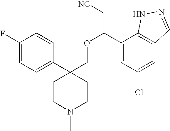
C1(C2(COC(C3=CC(Cl)=CC4=C3NN=C4)C[NC])CCN(C)CC2)=CC=C(F)C=C1
